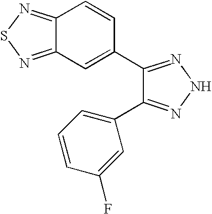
C12=NSN=C1C=C(C1=NNN=C1C1=CC=CC(F)=C1)C=C2
